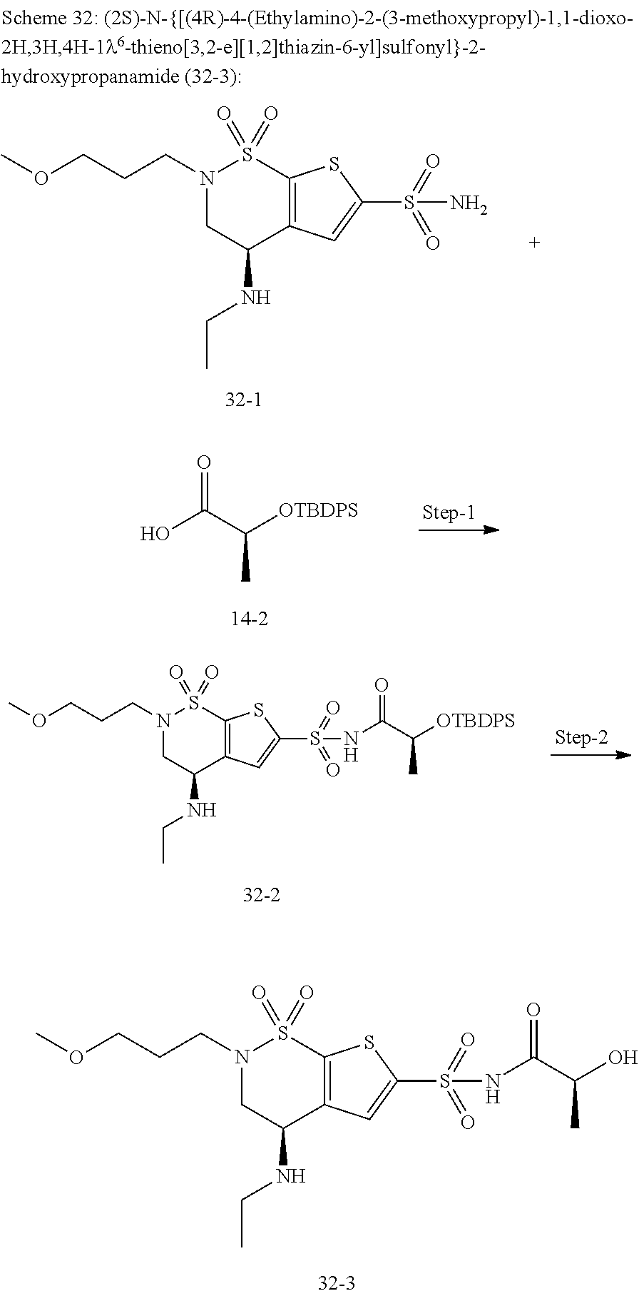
N1(CCCOC)CC(NCC)C2=C(S1(=O)=O)SC(S(=O)(=O)N)=C2.OC(C([OTBDPS])C)=O.N1(CCCOC)CC(NCC)C2=C(S1(=O)=O)SC(S(=O)(=O)NC(=O)C(C)[OTBDPS])=C2.N1(CCCOC)CC(NCC)C2=C(S1(=O)=O)SC(S(=O)(=O)NC(=O)C(C)O)=C2
